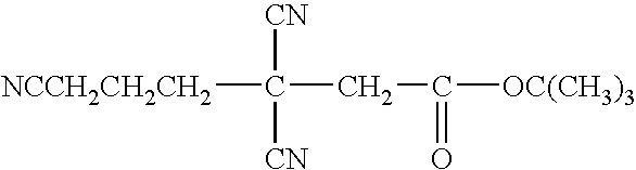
[NCCH2CH2CH2]C([CN])([CN])CC(=O)[OC(CH3)3]
